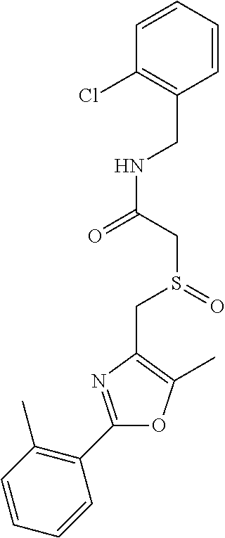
C1=CC(C)=C(C2=NC(CS(=O)CC(=O)NCC3=C(Cl)C=CC=C3)=C(C)O2)C=C1
